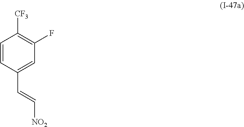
C1=CC(C=C[NO2])=CC(F)=C1[CF3]
